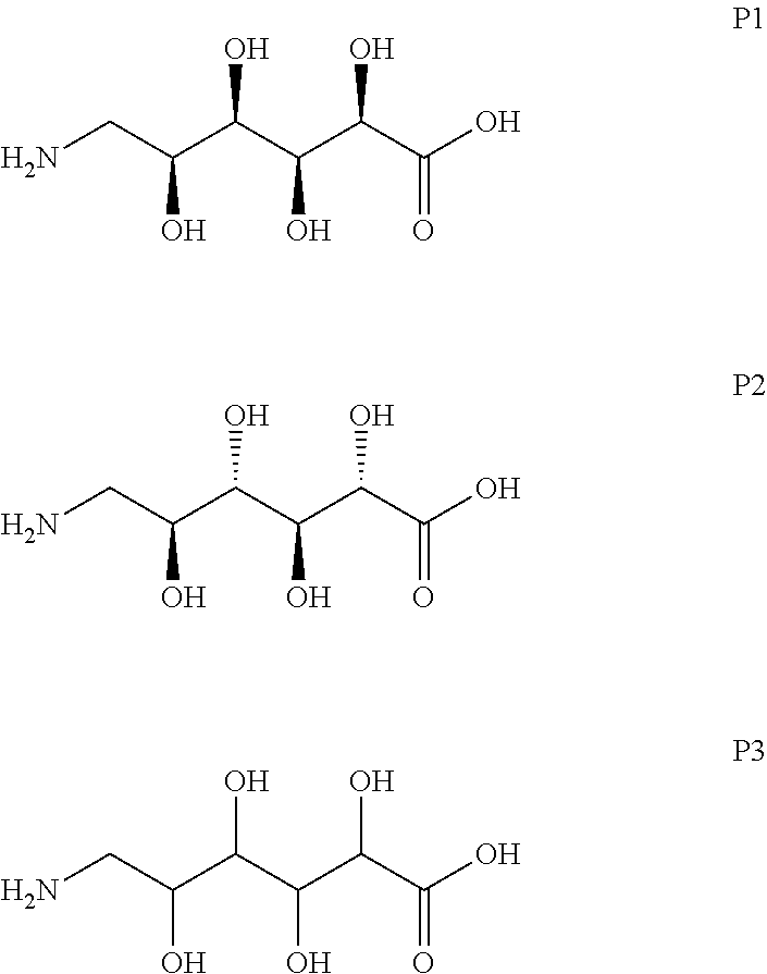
NCC(C(C(C(C(O)=O)O)O)O)O.NCC(C(C(C(C(O)=O)O)O)O)O.NCC(C(C(C(C(O)=O)O)O)O)O
